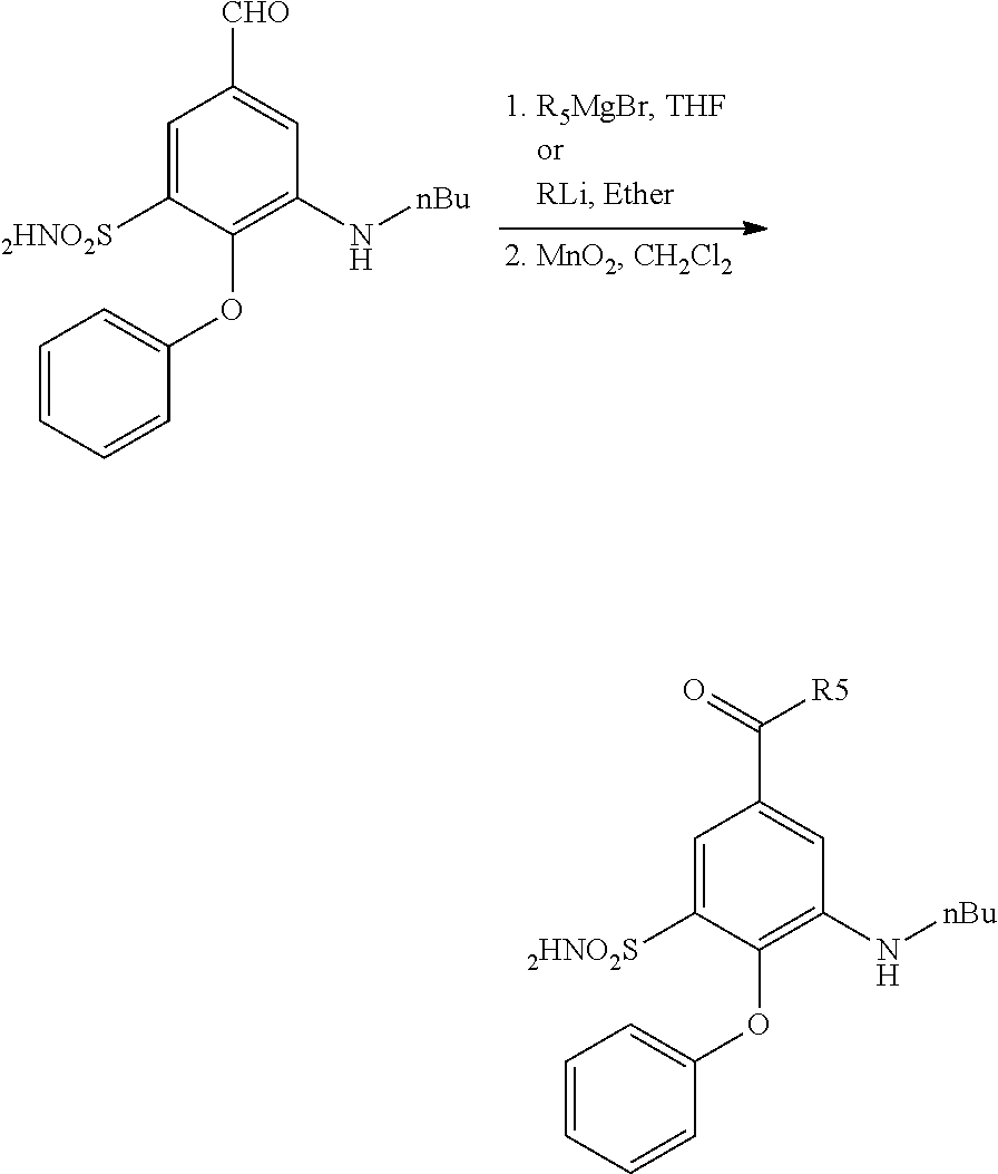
C1=CC=CC(OC2=C(N[nBu])C=C([CHO])C=C2[2HNO2S])=C1.C1=CC=CC(OC2=C(N[nBu])C=C(C(=O)[R5])C=C2[2HNO2S])=C1
